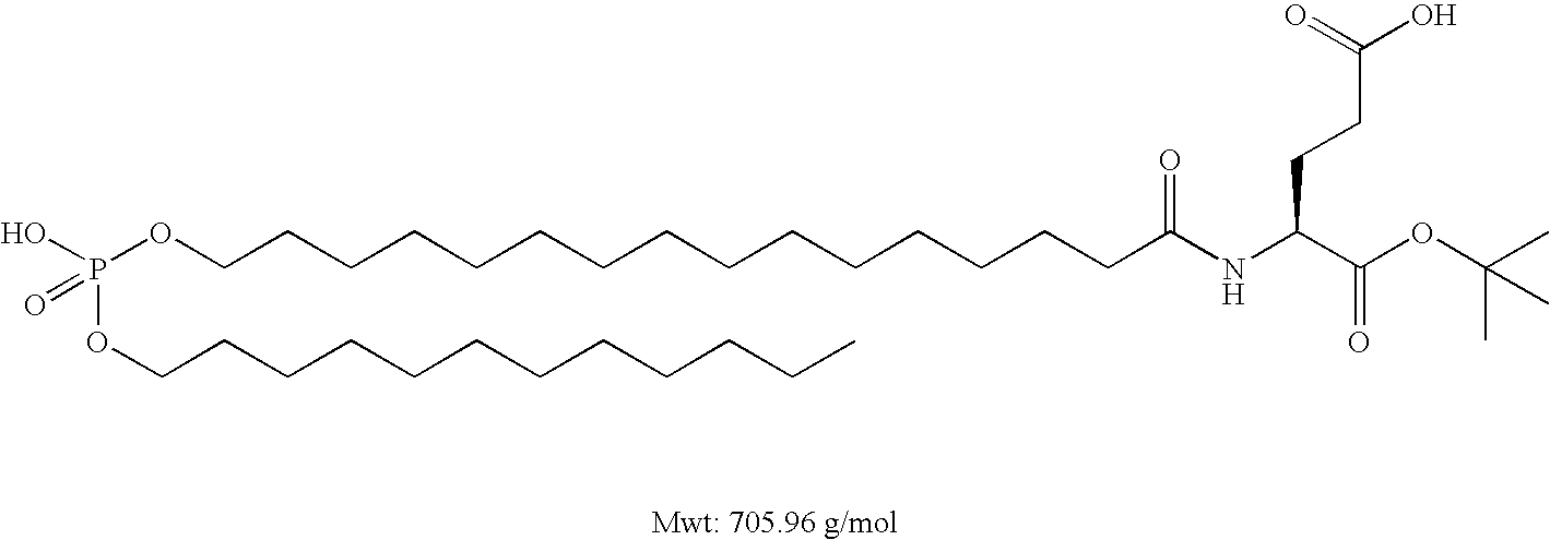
P(OCCCCCCCCCCCCCCCC(NC(C(OC(C)(C)C)=O)CCC(O)=O)=O)(OCCCCCCCCCCCC)(O)=O
